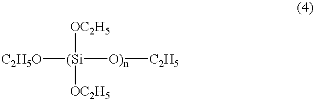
[C2H5O][(Si]([O)n][C2H5])([OC2H5])[OC2H5]
